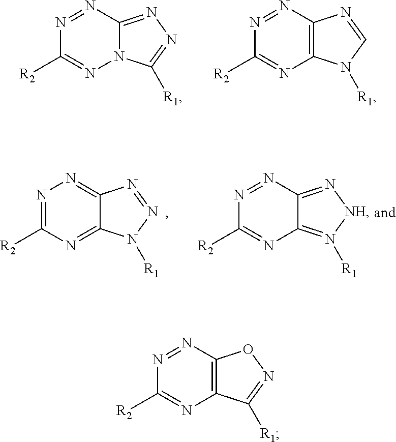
N12C(=NN=C1[R1])N=NC([R2])=N2.C12=C(N=NC([R2])=N1)N=CN2[R1].C12=NC([R2])=NN=C1N=NN2[R1].C12=N([R1])[NH]N=C1N=NC([R2])=N2.C12=C(N=NC([R2])=N1)ON=C2[R1]
